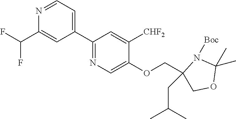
N1=CC=C(C2=NC=C(OCC3(CC(C)C)COC(C)(C)N3[Boc])C([CHF2])=C2)C=C1C(F)F
